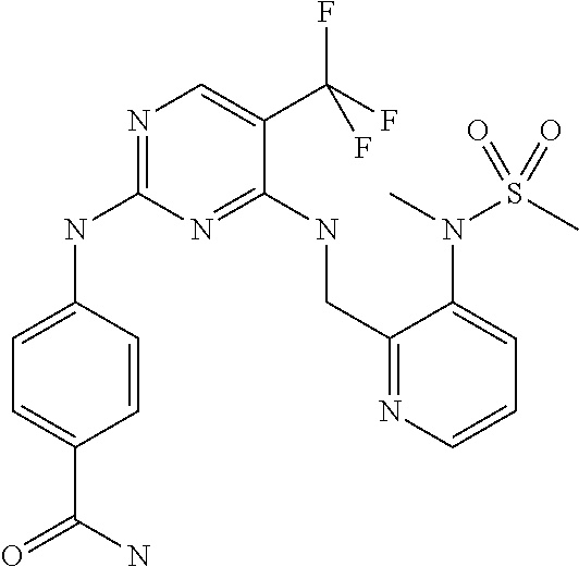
C1=CC(NC2=NC=C(C(F)(F)F)C(NCC3=NC=CC=C3N(C)S(=O)(C)=O)=N2)=CC=C1C(N)=O
